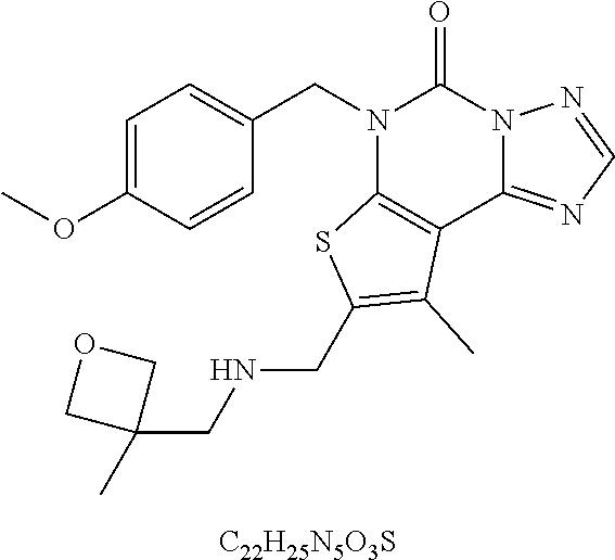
C1=C(OC)C=CC(CN2C3=C(C4=NC=NN4C2=O)C(C)=C(CNCC2(C)COC2)S3)=C1.[C22H25N5O3S]
